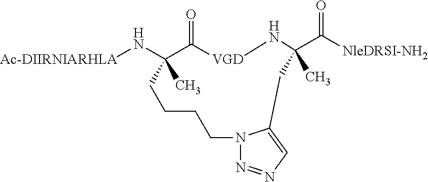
N([Ac-DIIRNIARHLA])C1(C)C(=O)[VGD]NC(C([NleDRSI-NH2])=O)(C)CC2=CN=NN2CCCC1
